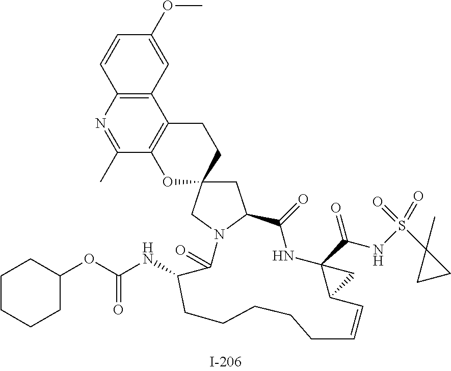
C1=CC2=C(C=C1OC)C1=C(C(C)=N2)OC2(CC1)CC1N(C2)C(=O)C(NC(=O)OC2CCCCC2)CCCCCC=CC2C(C(NS(C3(C)CC3)(=O)=O)=O)(NC1=O)C2
